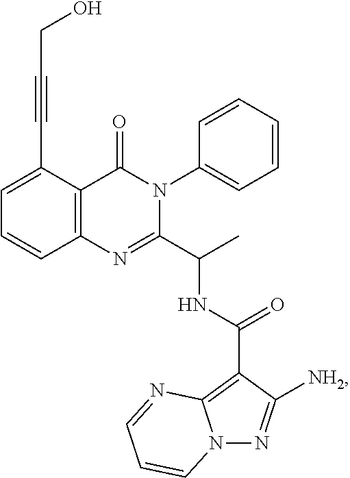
C12=C(C(C#CCO)=CC=C1)C(=O)N(C1=CC=CC=C1)C(C(C)NC(C1=C3N(N=C1[NH2])C=CC=N3)=O)=N2
